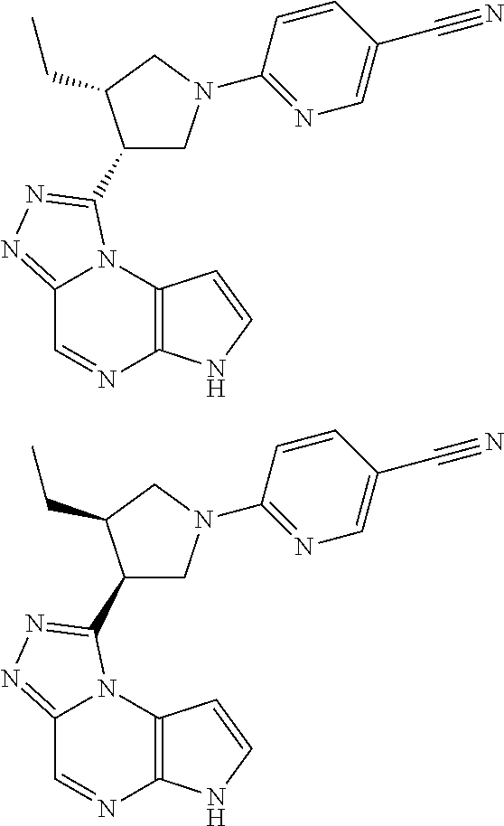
C12=NN=C(C3CN(C4=NC=C(C#N)C=C4)CC3CC)N1C1=C(N=C2)NC=C1.C12=NN=C(C3CN(C4=NC=C(C#N)C=C4)CC3CC)N1C1=C(N=C2)NC=C1
